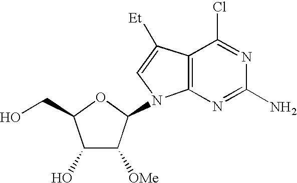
C1(O)C([OMe])C(N2C3=C(C([Et])=C2)C(Cl)=NC(N)=N3)OC1CO
